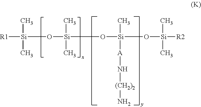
[R1][Si](C)(C)O[Si](C)(C)O[Si](C)([A]N[(CH2)2]N)O[Si](C)(C)[R2]
